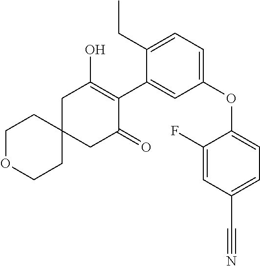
C1C2(CC(=O)C(C3=CC(OC4=CC=C(C#N)C=C4F)=CC=C3CC)=C1O)CCOCC2
